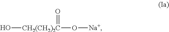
O[CH2(CH2)2C](O[Na+])=O
